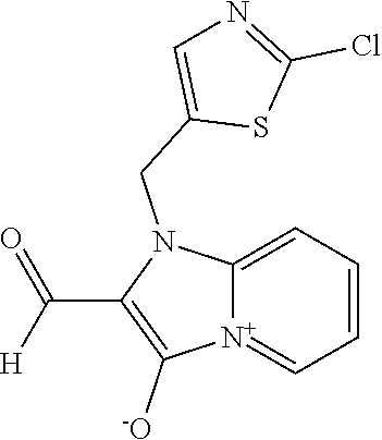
[N+]12=CC=CC=C1N(CC1=CN=C(Cl)S1)C(C([H])=O)=C2[-O]
